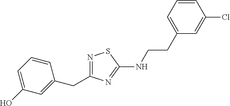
N1=C(CC2=CC(O)=CC=C2)N=C(NCCC2=CC=CC(Cl)=C2)S1
